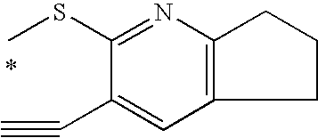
C1(SC)=NC2=C(C=C1C#C)CCC2
